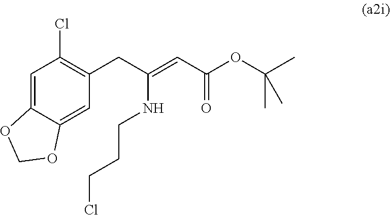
ClCCCNC(CC1=C(Cl)C=C2C(=C1)OCO2)=CC(OC(C)(C)C)=O
